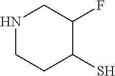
N1CCC(S)C(F)C1
